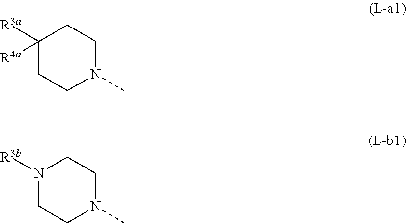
C1([R3a])([R4a])CCN(C)CC1.N1([R3b])CCN(C)CC1
